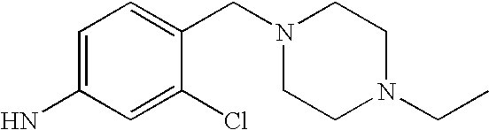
C1(N)=CC=C(CN2CCN(CC)CC2)C(Cl)=C1
